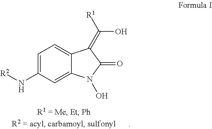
C1=C(N[R2])C=C2C(=C1)C(=C([R1])O)C(=O)N2O
